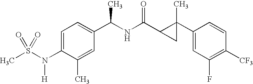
C1=C(N(S(C)(=O)=O)[H])C(C)=CC(C(C)NC(=O)C2CC2(C)C2=CC(F)=C([CF3])C=C2)=C1
